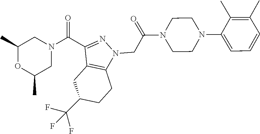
O=C(C1=NN(CC(=O)N2CCN(C3=CC=CC(C)=C3C)CC2)C2=C1CC(C(F)(F)F)CC2)N1CC(C)OC(C)C1
